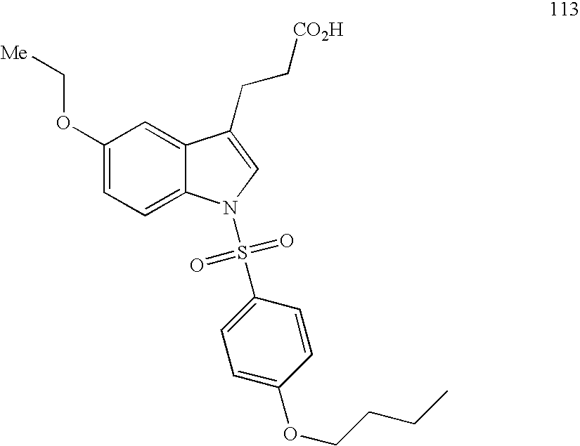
C1(OC[Me])=CC=C2C(=C1)C(CC[CO2H])=CN2S(C1=CC=C(OCCCC)C=C1)(=O)=O
